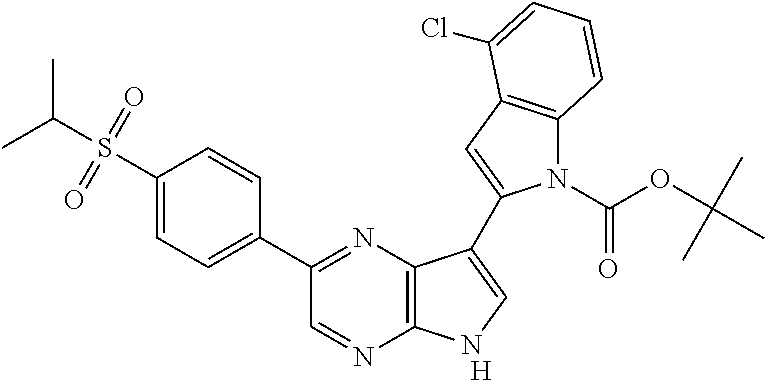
[H].C1(C2=NC3=C(N=C2)NC=C3C2=CC3=C(N2C(OC(C)(C)C)=O)C=CC=C3Cl)=CC=C(S(C(C)C)(=O)=O)C=C1
